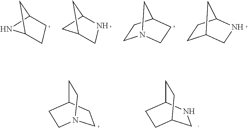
C1C2CNC(C1)C2.C1N2CCC(C1)C2.C12CC(CN1)C2.C12NC(CC1)C2.C1CC2CCN1CC2.C1NC2CCC1CC2
